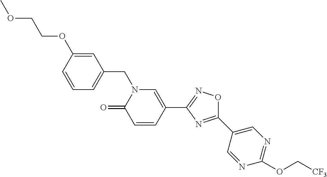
C1=CC(OCCOC)=CC(CN2C(=O)C=CC(C3=NOC(C4=CN=C(OC[CF3])N=C4)=N3)=C2)=C1
